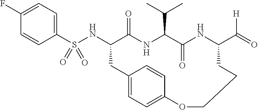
C1(F)=CC=C(S(NC2C(=O)NC(C(C)C)C(=O)NC(C(=O)[H])CCCOC3=CC=C(C2)C=C3)(=O)=O)C=C1
